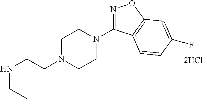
N1=C(N2CCN(CCNCC)CC2)C2=C(O1)C=C(F)C=C2
